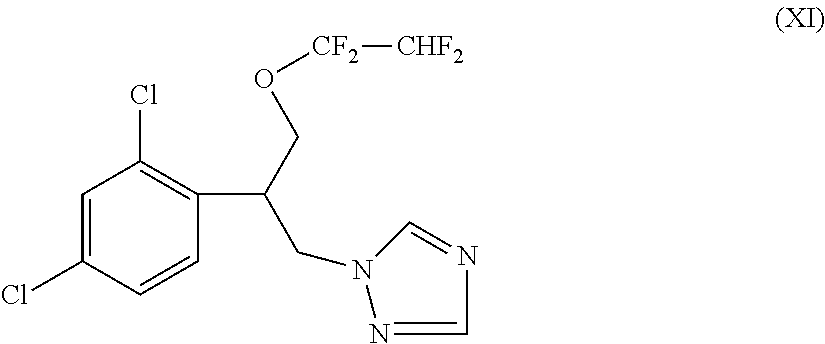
C1=CC(C(CN2C=NC=N2)CO[CF2][CHF2])=C(Cl)C=C1Cl
